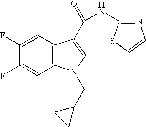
C1(F)=CC2=C(C=C1F)N(CC1CC1)C=C2C(=O)NC1=NC=CS1
